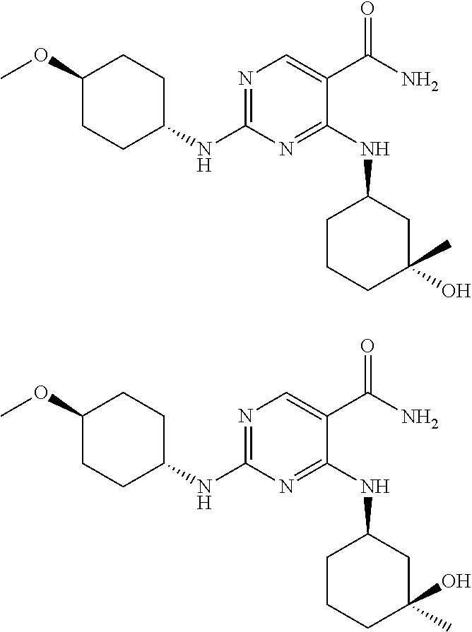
C1(OC)CCC(NC2=NC=C(C(N)=O)C(NC3CCCC(O)(C)C3)=N2)CC1.C1(OC)CCC(NC2=NC=C(C(N)=O)C(NC3CCCC(C)(O)C3)=N2)CC1
